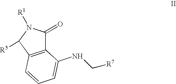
C12=C(C([R5])N([R1])C1=O)C=CC=C2NC[R7]
